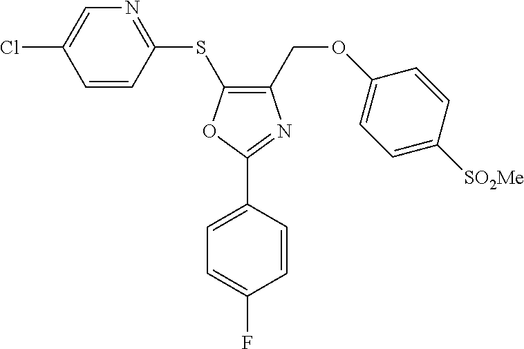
C1(COC2=CC=C([SO2Me])C=C2)=C(SC2=NC=C(Cl)C=C2)OC(C2=CC=C(F)C=C2)=N1
